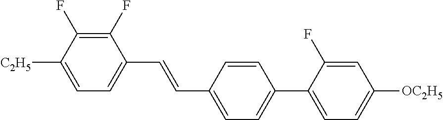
C1(F)=C(F)C([C2H5])=CC=C1C=CC1=CC=C(C2=CC=C([OC2H5])C=C2F)C=C1
